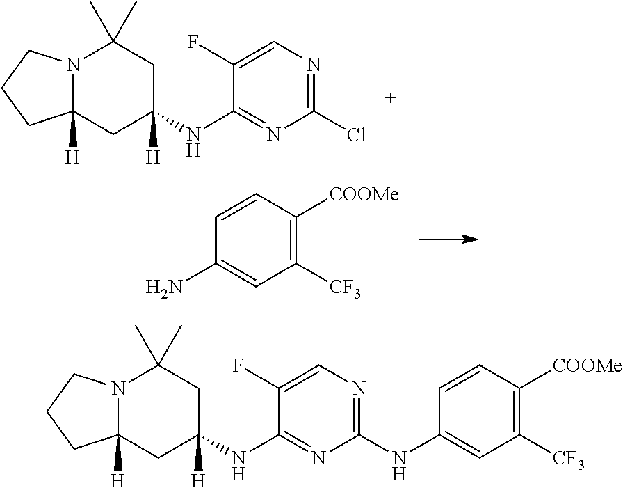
C1(N)=CC([CF3])=C([COOMe])C=C1.N12C([H])(CC(NC3=NC(Cl)=NC=C3F)([H])CC1(C)C)CCC2.N12C([H])(CC(NC3=NC(NC4=CC([CF3])=C([COOMe])C=C4)=NC=C3F)([H])CC1(C)C)CCC2
